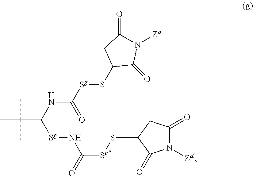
CC(C(NC([Sg]SC1C(=O)N([Za])C(=O)C1)=O)[Sg]NC([Sg]SC1C(=O)N([Za])C(=O)C1)=O)(C)C
